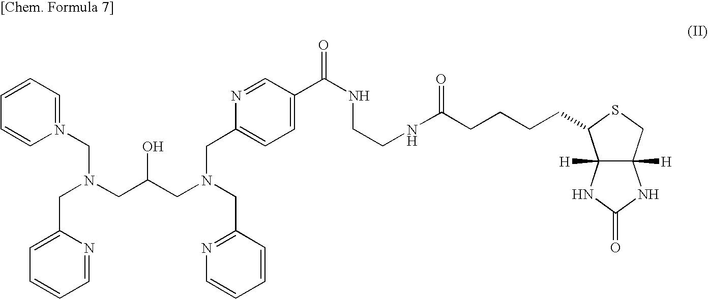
N1(CN(CC(CN(CC2=NC=CC=C2)CC2=CC=C(C(NCCNC(CCCCC3C4([H])C([H])(CS3)NC(=O)N4)=O)=O)C=N2)O)CC2=CC=CC=N2)=CC=CC=C1
